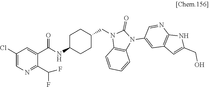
C1(Cl)=CN=C(C(F)F)C(C(NC2CCC(CN3C4=C(N(C5=CC6=C(N=C5)NC(CO)=C6)C3=O)C=CC=C4)CC2)=O)=C1
